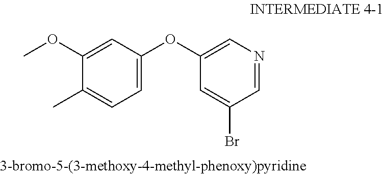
C1(OC)=CC(OC2=CN=CC(Br)=C2)=CC=C1C
